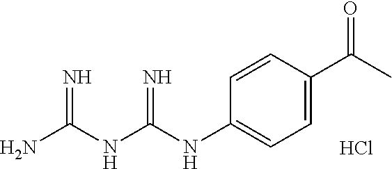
NC(NC(NC1=CC=C(C(C)=O)C=C1)=N)=N.Cl
